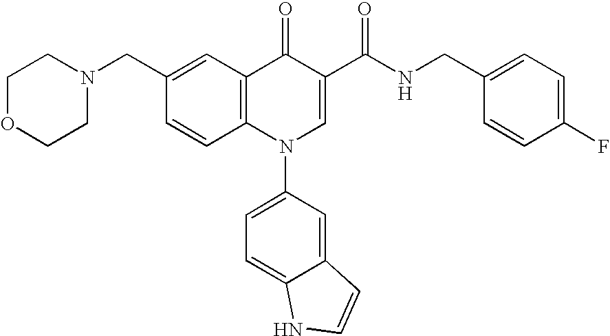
C1OCCN(CC2=CC3=C(C=C2)N(C2=CC=C4C(=C2)C=CN4)C=C(C(NCC2=CC=C(F)C=C2)=O)C3=O)C1
